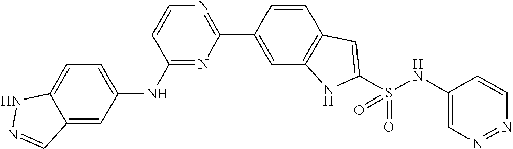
C1(NC2=CC=C3C(=C2)C=NN3)=NC(C2=CC3=C(C=C2)C=C(S(NC2=CN=NC=C2)(=O)=O)N3)=NC=C1
